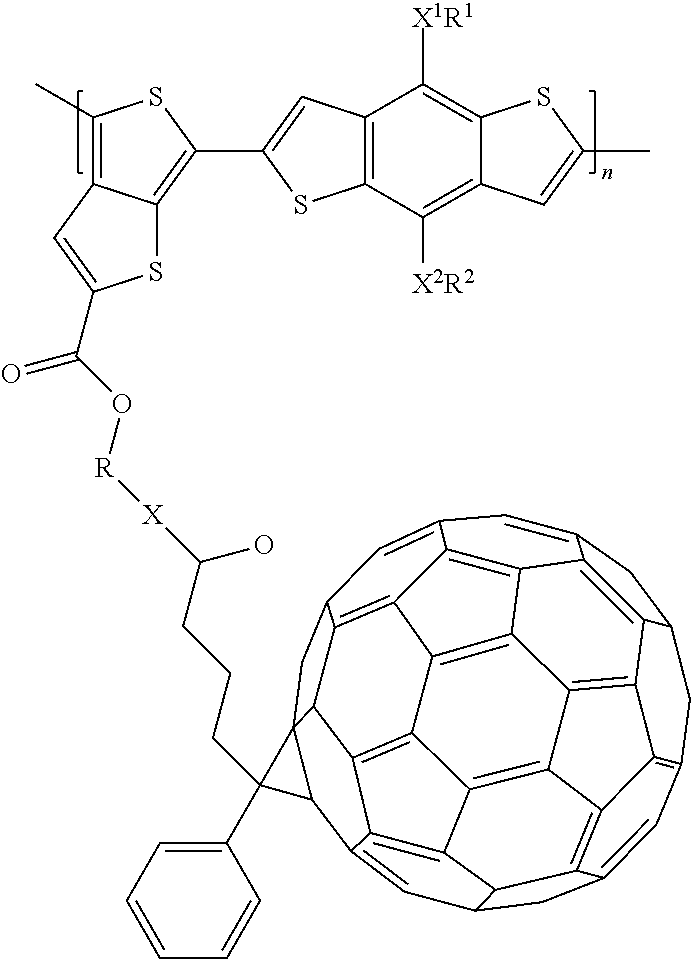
C1C2=C3C4=C5C(=C2)CC2C=C6C7C8(CC9C=C%10C=C%11CC1C1=C%11C%11=C%10C%10=C9C8C8=C9C%10=C%11C(=C13)C4=C9C(=C68)C25)C7(CCCC([X][R]OC(C1=CC2=C(C)SC(C3=CC4=C(C([X2R2])=C5C(=C4[X1R1])SC(C)=C5)S3)=C2S1)=O)O)C1=CC=CC=C1
